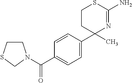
C1CC(C2=CC=C(C(=O)N3CCSC3)C=C2)(C)N=C(N)S1
